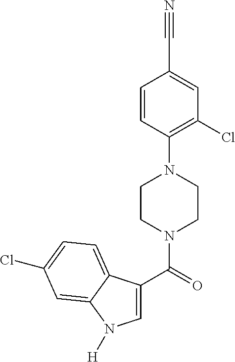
C1=CC(N2CCN(C(=O)C3=CN([H])C4=CC(Cl)=CC=C34)CC2)=C(Cl)C=C1C#N
